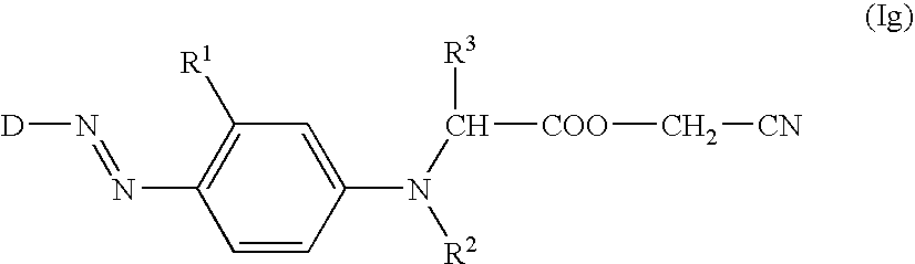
C1=CC(N([R2])C([COO]C[CN])[R3])=CC([R1])=C1N=N[D]
